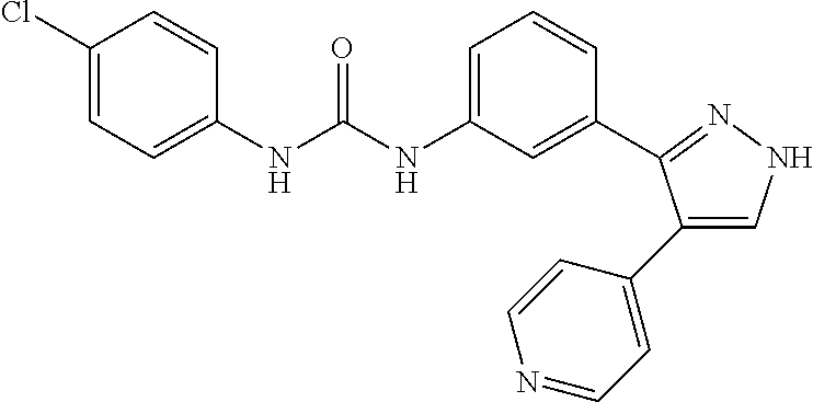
C1(Cl)=CC=C(NC(NC2=CC=CC(C3=NNC=C3C3=CC=NC=C3)=C2)=O)C=C1
